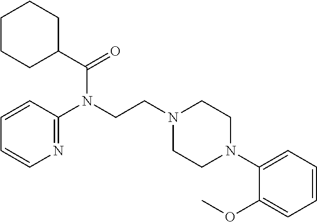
C1CCC(C(N(C2=NC=CC=C2)CCN2CCN(C3=CC=CC=C3OC)CC2)=O)CC1
